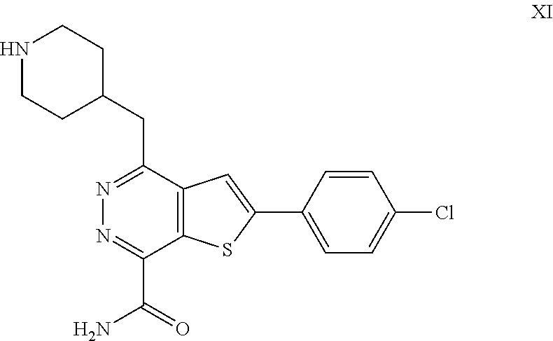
N1CCC(CC2=NN=C(C(N)=O)C3=C2C=C(C2=CC=C(Cl)C=C2)S3)CC1
